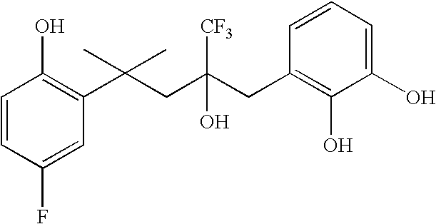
C1(F)=CC(C(CC(CC2=C(O)C(O)=CC=C2)(O)[CF3])(C)C)=C(O)C=C1
